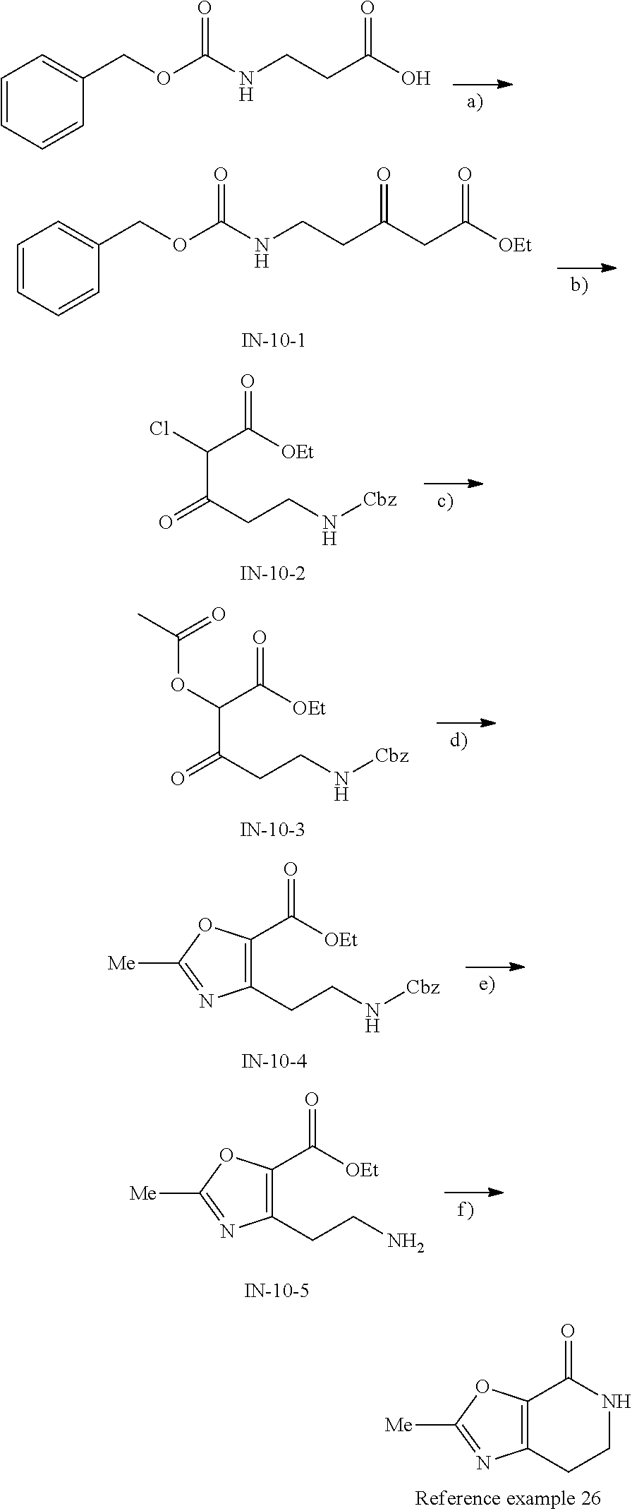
C12=C(CCNC1=O)N=C([Me])O2.C1=CC=CC(COC(NCCC(=O)O)=O)=C1.C1=CC=CC(COC(NCCC(=O)CC(=O)[OEt])=O)=C1.ClC(C([OEt])=O)C(CCN[Cbz])=O.O(C(C([OEt])=O)C(CCN[Cbz])=O)C(C)=O.C1(C([OEt])=O)=C(CCN[Cbz])N=C([Me])O1.C1(C([OEt])=O)=C(CCN)N=C([Me])O1
